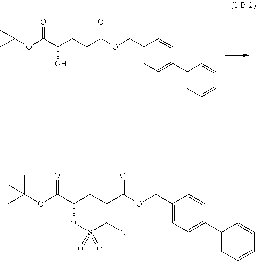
C(OC(C)(C)C)(=O)C(O)CCC(OCC1=CC=C(C2=CC=CC=C2)C=C1)=O.C(OC(C)(C)C)(=O)C(OS(CCl)(=O)=O)CCC(OCC1=CC=C(C2=CC=CC=C2)C=C1)=O
